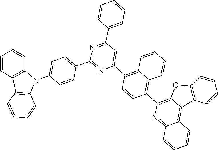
C1=CC2=C(C=C1)C1=C(N2C2=CC=C(C3=NC(C4=C5C=CC=CC5=C(C5=C6OC7=C(C6=C6C=CC=CC6=N5)C=CC=C7)C=C4)=CC(C4=CC=CC=C4)=N3)C=C2)C=CC=C1
